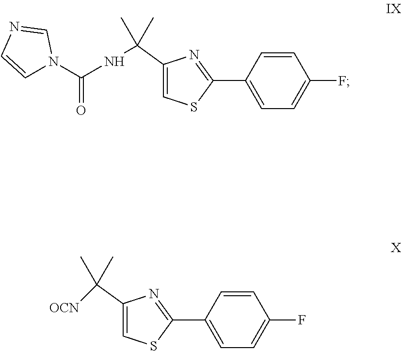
C1=CC(C2=NC(C(NC(N3C=CN=C3)=O)(C)C)=CS2)=CC=C1F.C1=CC(C2=NC(C(C)(C)[OCN])=CS2)=CC=C1F
